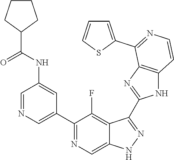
C1=NC=C(C2=NC=C3C(=C2F)C(C2=NC4=C(N2)C=CN=C4C2=CC=CS2)=NN3)C=C1NC(C1CCCC1)=O
